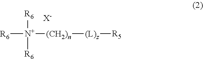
[X-].[R6][N+]([R6])([R6])[(CH2)n][(L)z][R5]
